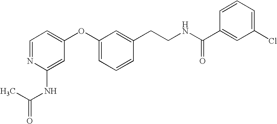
C1=NC(NC(C)=O)=CC(OC2=CC=CC(CCNC(C3=CC(Cl)=CC=C3)=O)=C2)=C1
